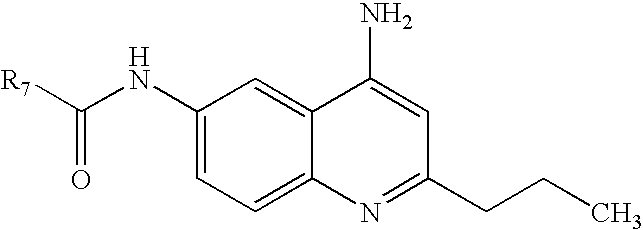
O=C([R7])NC1=CC=C2C(=C1)C(N)=CC(CCC)=N2
